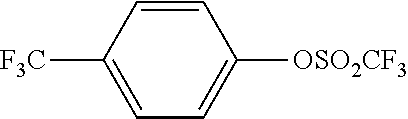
C1=C([F3C])C=CC([OSO2CF3])=C1
